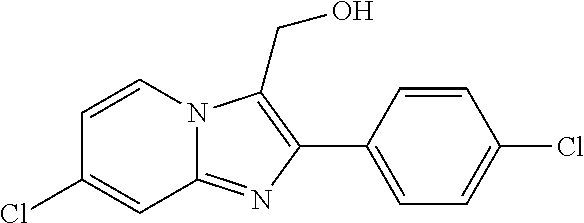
C1(C2=C(CO)N3C(=N2)C=C(Cl)C=C3)=CC=C(Cl)C=C1
